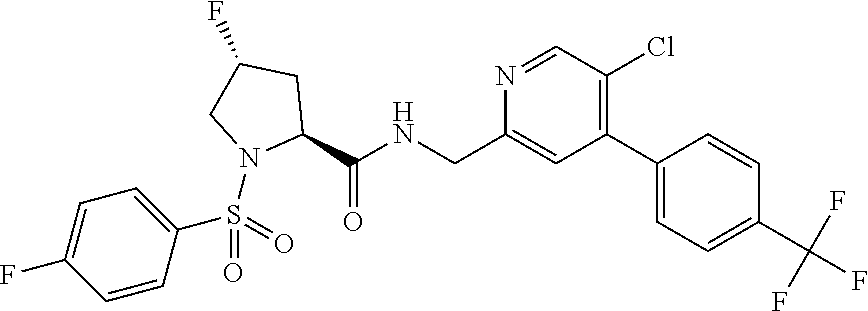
C1(C(NCC2=CC(C3=CC=C(C(F)(F)F)C=C3)=C(Cl)C=N2)=O)CC(F)CN1S(C1=CC=C(F)C=C1)(=O)=O
